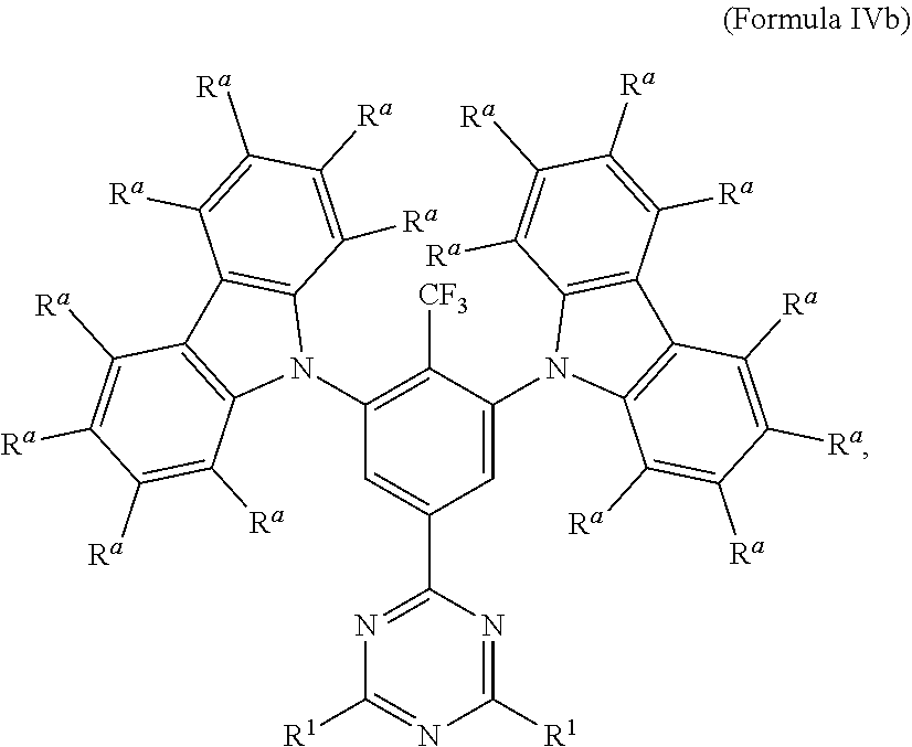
C1(N2C3=C(C4=C2C([Ra])=C([Ra])C([Ra])=C4[Ra])C([Ra])=C([Ra])C([Ra])=C3[Ra])=C([CF3])C(N2C3=C(C4=C2C([Ra])=C([Ra])C([Ra])=C4[Ra])C([Ra])=C([Ra])C([Ra])=C3[Ra])=CC(C2=NC([R1])=NC([R1])=N2)=C1
